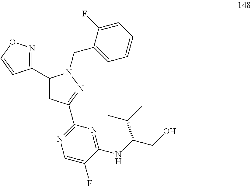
C1(C2=CC(C3=NC=C(F)C(NC(CO)C(C)C)=N3)=NN2CC2=CC=CC=C2F)=NOC=C1
